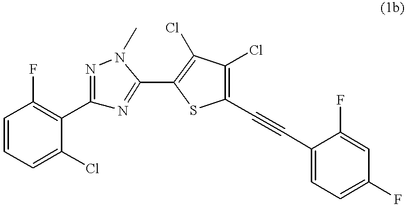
C1=CC=C(Cl)C(C2=NN(C)C(C3=C(Cl)C(Cl)=C(C#CC4=CC=C(F)C=C4F)S3)=N2)=C1F
